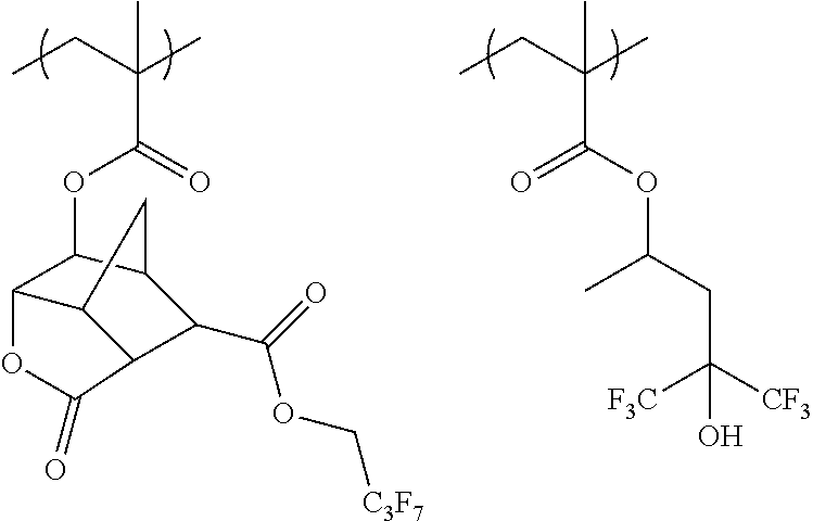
C(C(C)(C(OC1C2C3CC1C(C(=O)OC[C3F7])C3C(=O)O2)=O)C)C.C(C(C)(C(OC(CC([CF3])([F3C])O)C)=O)C)C
